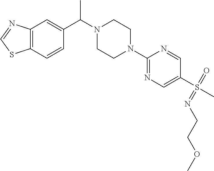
C12=C(C=CC(C(N3CCN(C4=NC=C(S(=NCCOC)(C)=O)C=N4)CC3)C)=C1)SC=N2
